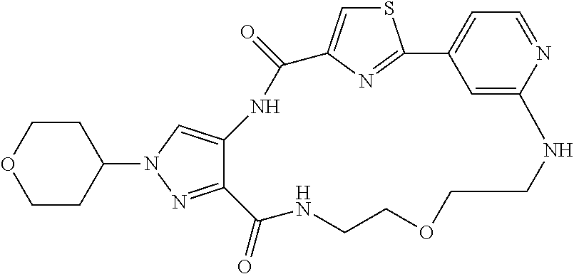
C1(N2C=C3C(=N2)C(=O)NCCOCCNC2=CC(=CC=N2)C2=NC(=CS2)C(=O)N3)CCOCC1
